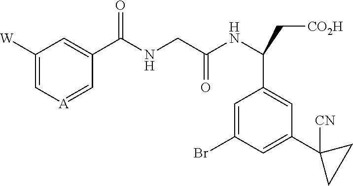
C1([W])=C[A]=CC(C(NCC(NC(C[CO2H])C2=CC(C3([CN])CC3)=CC(Br)=C2)=O)=O)=C1
